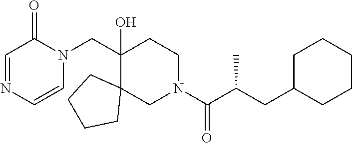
C1=CN(CC2(O)C3(CN(C(=O)C(CC4CCCCC4)C)CC2)CCCC3)C(=O)C=N1
